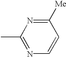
N1=C(C)N=C([Me])C=C1
